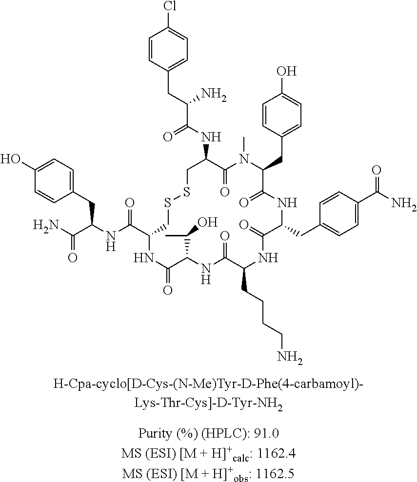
C1=CC(CC(C(NC2C(=O)N(C)C(CC3=CC=C(O)C=C3)C(=O)NC(CC3=CC=C(C(=O)N)C=C3)C(=O)NC(CCCCN)C(=O)NC(C(C)O)C(=O)NC(C(=O)NC(CC3=CC=C(O)C=C3)C(=O)N)CSSC2)=O)N)=CC=C1Cl
